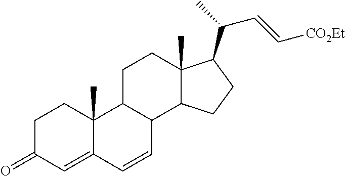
C1C(=O)C=C2C(C)(C1)C1C(C=C2)C2C(C)(CC1)C(C(C)C=C[CO2Et])CC2
